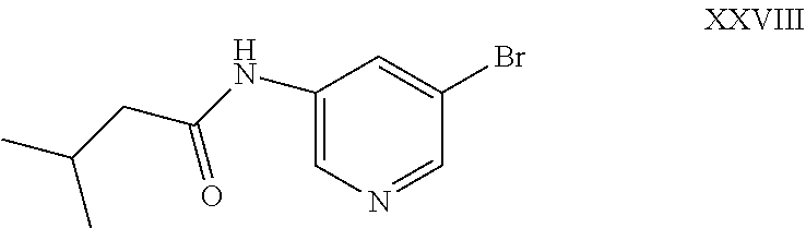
C1(NC(=O)CC(C)C)=CN=CC(Br)=C1
